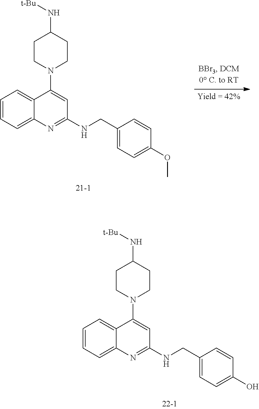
C1=CC=C2C(=C1)C(N1CCC(N[t-Bu])CC1)=CC(NCC1=CC=C(O)C=C1)=N2.C1=CC=C2C(=C1)C(N1CCC(N[t-Bu])CC1)=CC(NCC1=CC=C(OC)C=C1)=N2
